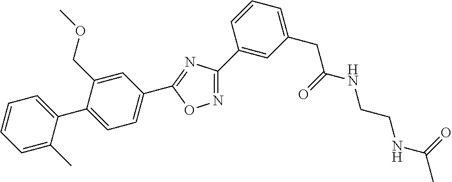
O1N=C(C2=CC(CC(NCCNC(C)=O)=O)=CC=C2)N=C1C1=CC=C(C2=CC=CC=C2C)C(COC)=C1
